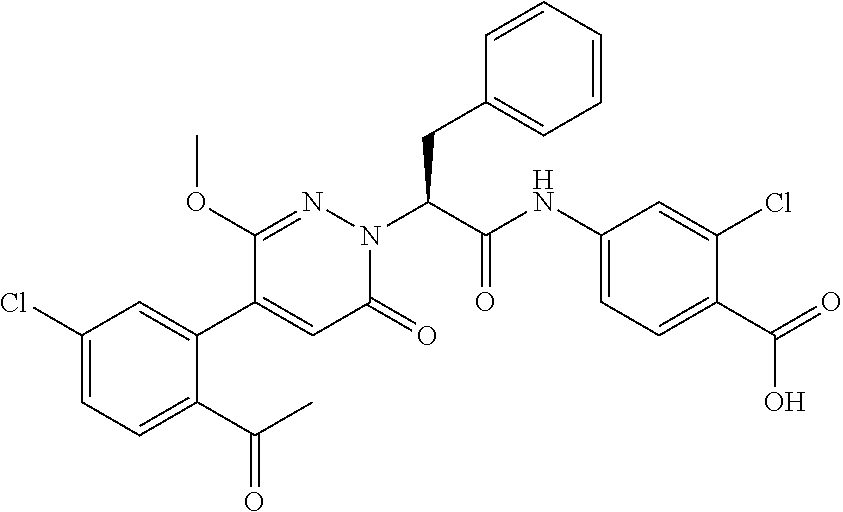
C1(Cl)=CC=C(C(C)=O)C(C2=CC(=O)N(C(CC3=CC=CC=C3)C(NC3=CC=C(C(=O)O)C(Cl)=C3)=O)N=C2OC)=C1
